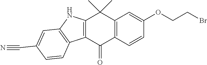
C(COC1=CC2=C(C=C1)C(=O)C1=C(C2(C)C)NC2=C1C=CC(C#N)=C2)Br
